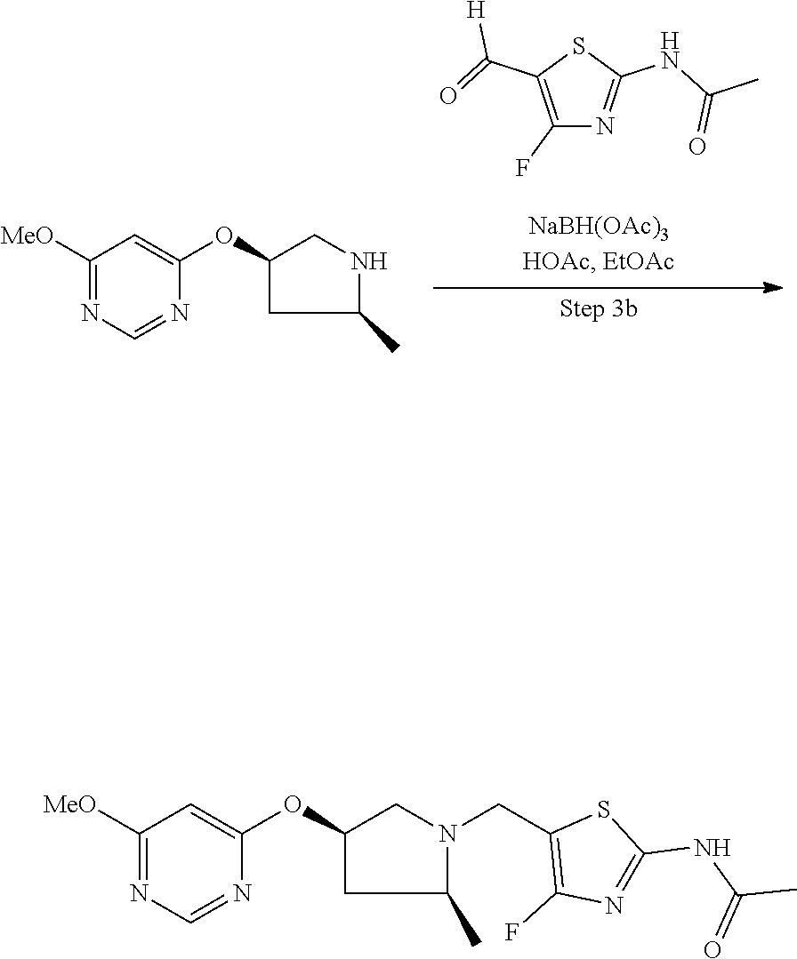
C1(F)=C(C(=O)[H])SC(NC(C)=O)=N1.O(C1=CC([MeO])=NC=N1)C1CC(C)NC1.C1([MeO])=NC=NC(OC2CC(C)N(CC3=C(F)N=C(NC(=O)C)S3)C2)=C1
